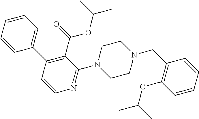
C1=CC=CC(C2=C(C(=O)OC(C)C)C(N3CCN(CC4=C(OC(C)C)C=CC=C4)CC3)=NC=C2)=C1
